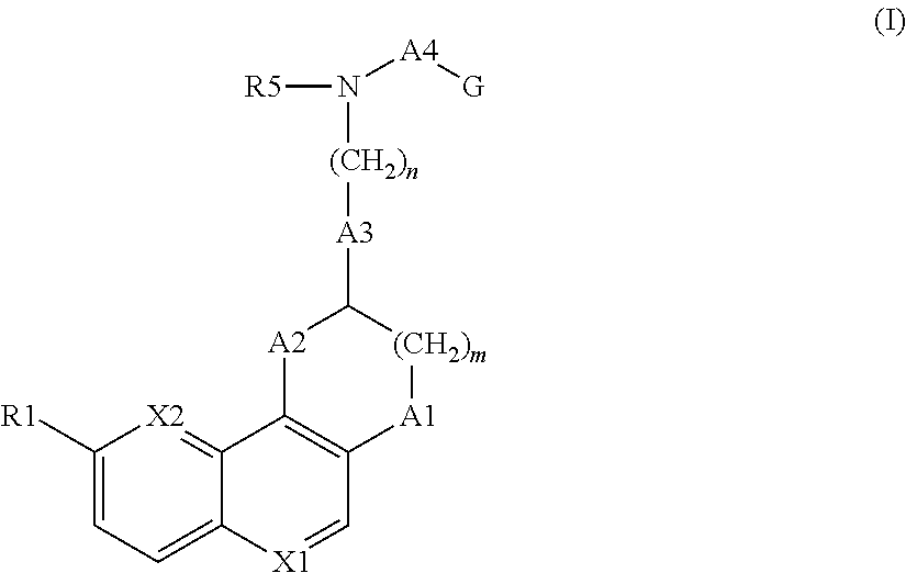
C1([R1])=CC=C2C(=[X2]1)C1=C(C=[X1]2)[A1][(CH2)m]C([A3][(CH2)n]N([R5])[A4][G])[A2]1
